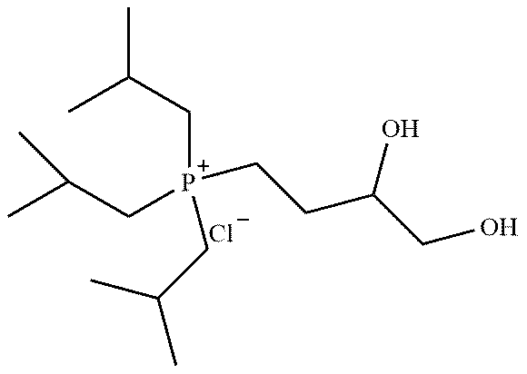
C([P+](CC(C)C)(CC(C)C)CCC(CO)O)C(C)C.[Cl-]
